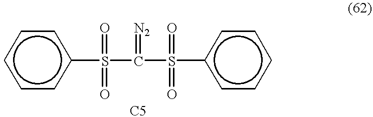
c1cc(S(C(S(c2ccccc2)(=O)=O)=[N2])(=O)=O)ccc1
